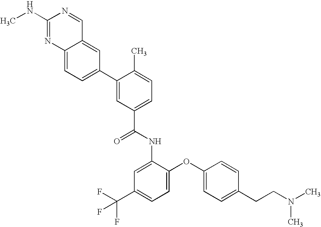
C12=CC=C(C3=CC(C(NC4=CC(C(F)(F)F)=CC=C4OC4=CC=C(CCN(C)C)C=C4)=O)=CC=C3C)C=C1C=NC(NC)=N2
